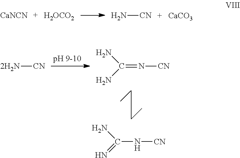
[CaNCN].[H2OCO2].N[CN].[CaCO3].[2H2N][CN].C(=N[CN])(N)N.C(N[CN])(N)=N
